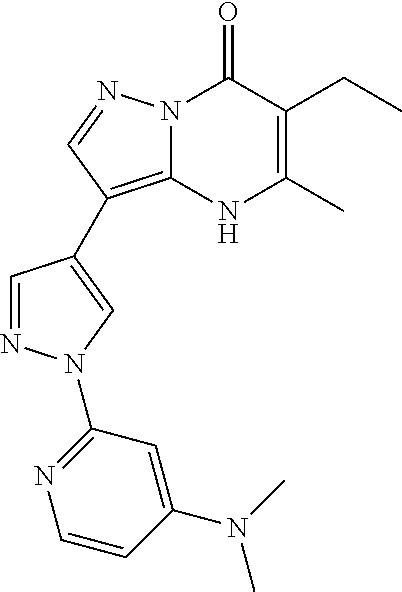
C1=NN(C2=NC=CC(N(C)C)=C2)C=C1C1=C2N(C(=O)C(CC)=C(C)N2)N=C1
